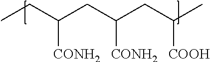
CCC(CC(CC(C)[COOH])[CONH2])[CONH2]
